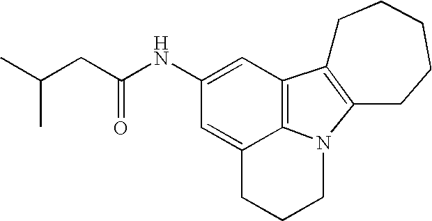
C1(NC(CC(C)C)=O)=CC2=C3C(=C1)CCCN3C1=C2CCCCC1
